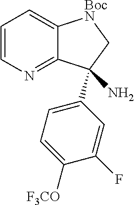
C1(C2(N)C3=NC=CC=C3[BocN]C2)=CC=C([F3CO])C(F)=C1
